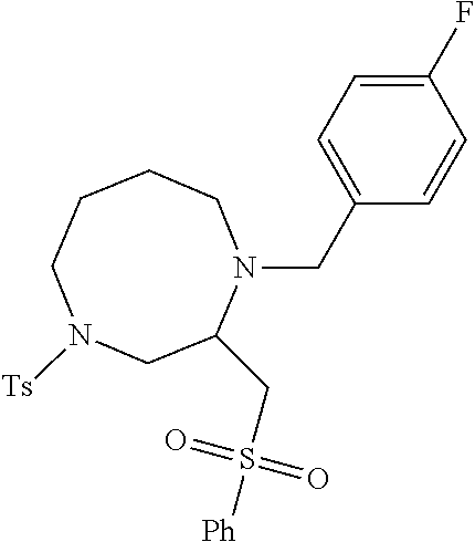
C1CCN([Ts])CC(CS([Ph])(=O)=O)N(CC2=CC=C(F)C=C2)C1
